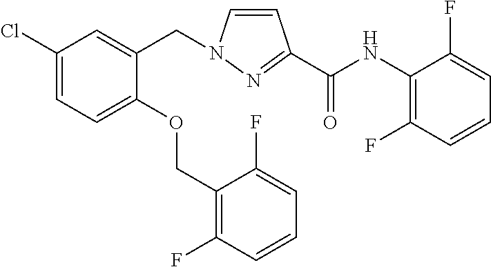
C1(Cl)=CC=C(OCC2=C(F)C=CC=C2F)C(CN2C=CC(C(NC3=C(F)C=CC=C3F)=O)=N2)=C1
